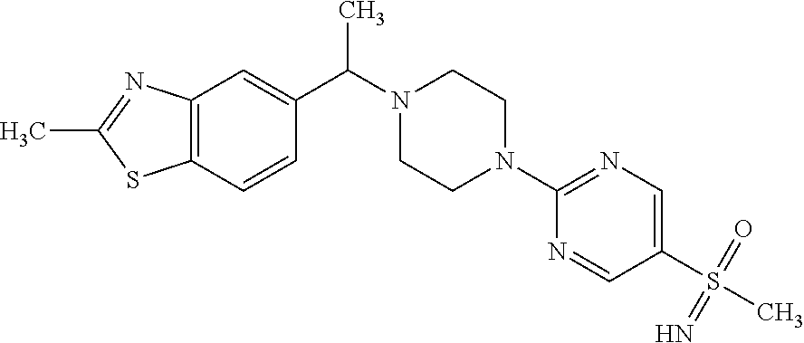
C12=C(C=C(C(C)N3CCN(C4=NC=C(S(=N)(C)=O)C=N4)CC3)C=C1)N=C(C)S2
